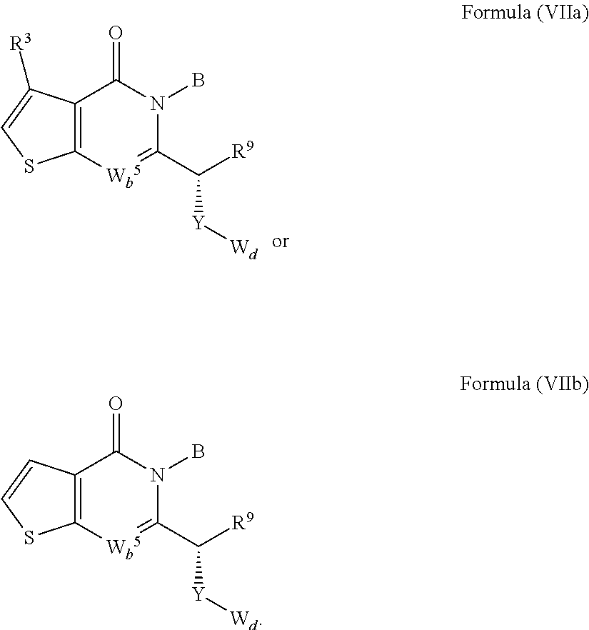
C12=C([Wb5]=C(C([Y][Wd])[R9])N(B)C1=O)SC=C2[R3].C12=C([Wb5]=C(C([Y][Wd])[R9])N(B)C1=O)SC=C2
